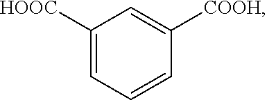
C1([HOOC])=CC=CC([COOH])=C1
